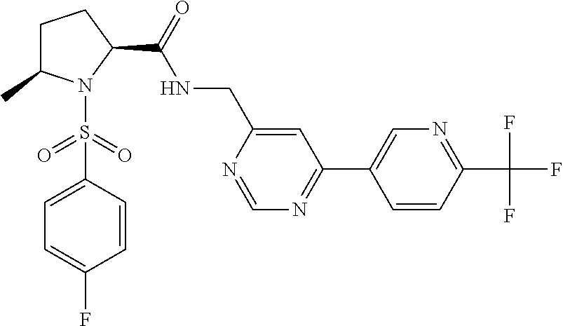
N1=CN=C(C2=CN=C(C(F)(F)F)C=C2)C=C1CNC(C1N(S(C2=CC=C(F)C=C2)(=O)=O)C(C)CC1)=O
